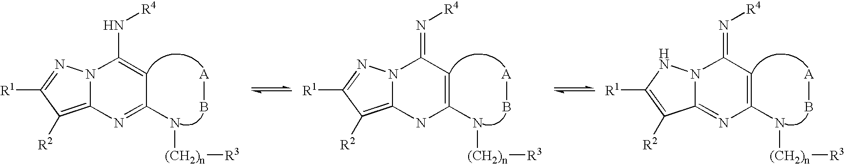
N12C(=C([R2])C([R1])=N1)N=C(N[(CH2)n][R3])C=C2N[R4].B[A].N12C(=C([R2])C([R1])=N1)NC(N[(CH2)n][R3])=CC2=N[R4].B[A].N12C(=NC(N[(CH2)n][R3])=CC1=N[R4])C([R2])=C([R1])N2.B[A]
